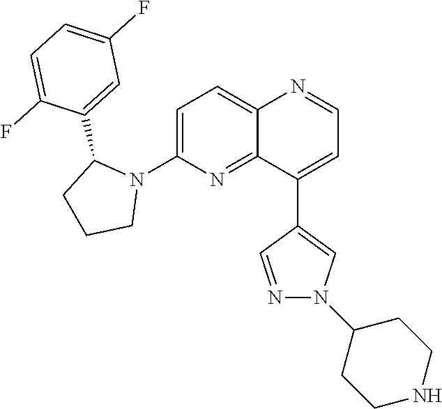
C1=C(C2CCCN2C2=CC=C3C(=N2)C(C2=CN(C4CCNCC4)N=C2)=CC=N3)C(F)=CC=C1F
